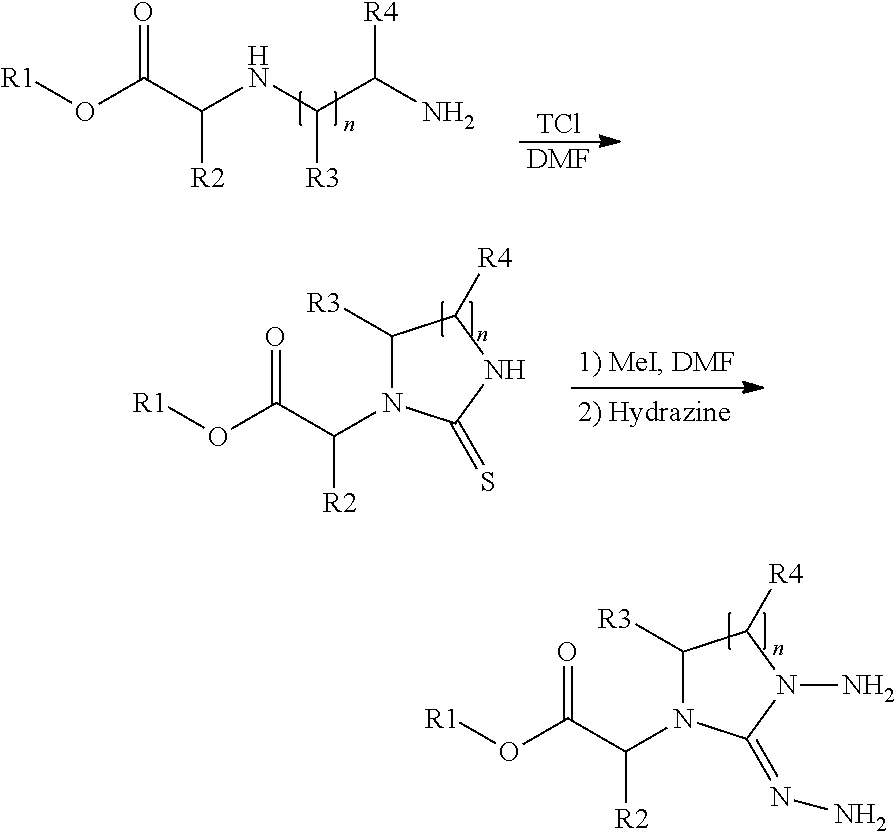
O(C(C(NC(C(N)[R4])[R3])[R2])=O)[R1].[TCl].[DMF].C1([R3])N(C(C(O[R1])=O)[R2])C(=S)NC1[R4].C1([R3])N(C(C(O[R1])=O)[R2])C(=NN)N(N)C1[R4]
